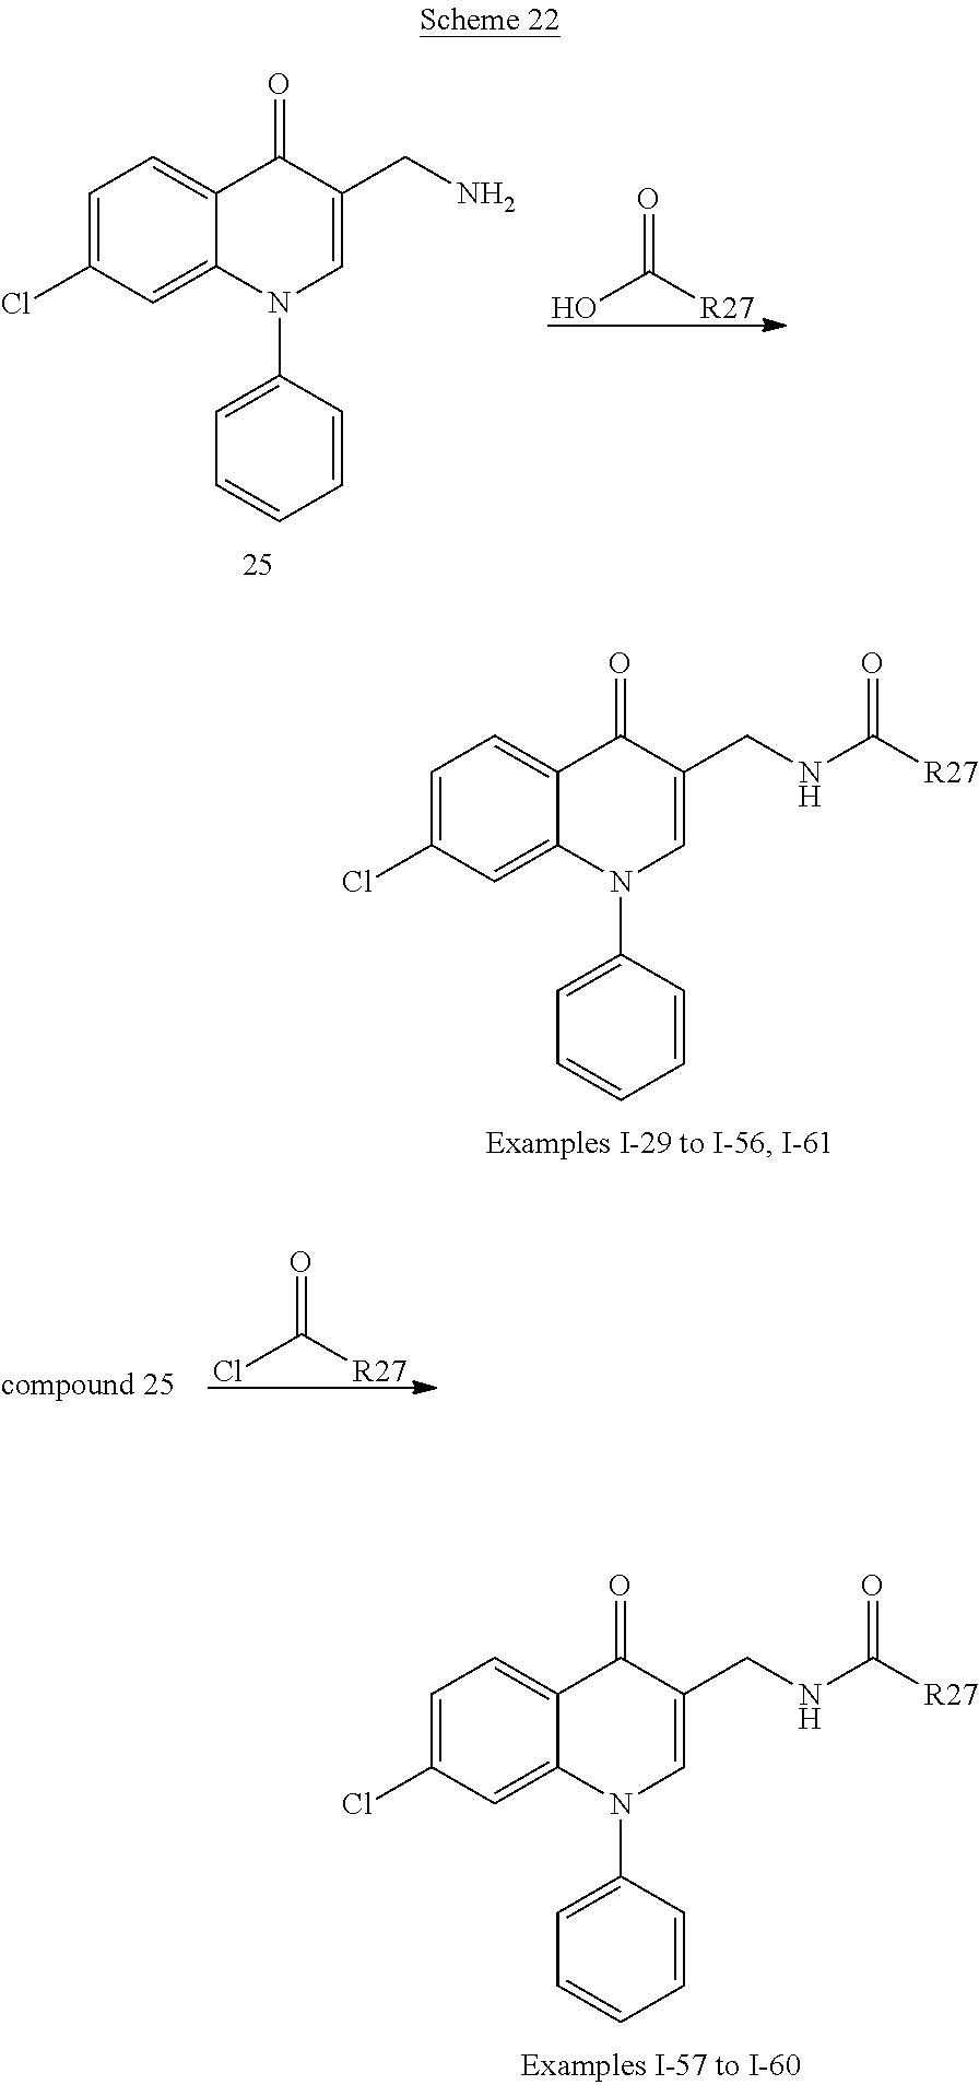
O=C([R27])Cl.O=C([R27])O.C1=C(Cl)C=C2C(=C1)C(=O)C(CN)=CN2C1=CC=CC=C1.C1=C(Cl)C=C2C(=C1)C(=O)C(CNC(=O)[R27])=CN2C1=CC=CC=C1.C1=C(Cl)C=C2C(=C1)C(=O)C(CNC(=O)[R27])=CN2C1=CC=CC=C1
